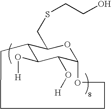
C12C(O[H])C(O[H])C(OC1CSCCO)OCCCC2
